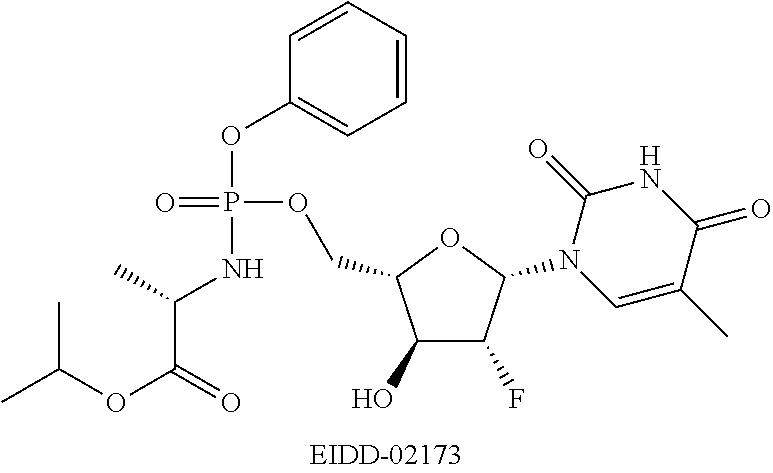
C1(OP(OCC2C(O)C(F)C(N3C(=O)NC(=O)C(C)=C3)O2)(=O)NC(C)C(OC(C)C)=O)=CC=CC=C1
